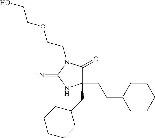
C1(CC2CCCCC2)(CCC2CCCCC2)C(=O)N(CCOCCO)C(=N)N1
